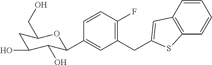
C1(CC2=CC3=C(C=CC=C3)S2)=C(F)C=CC(C2C(O)C(O)CC(CO)O2)=C1
